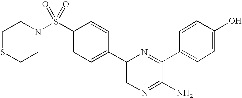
C1=C(C2=CC=C(S(N3CCSCC3)(=O)=O)C=C2)N=C(C2=CC=C(O)C=C2)C(N)=N1
